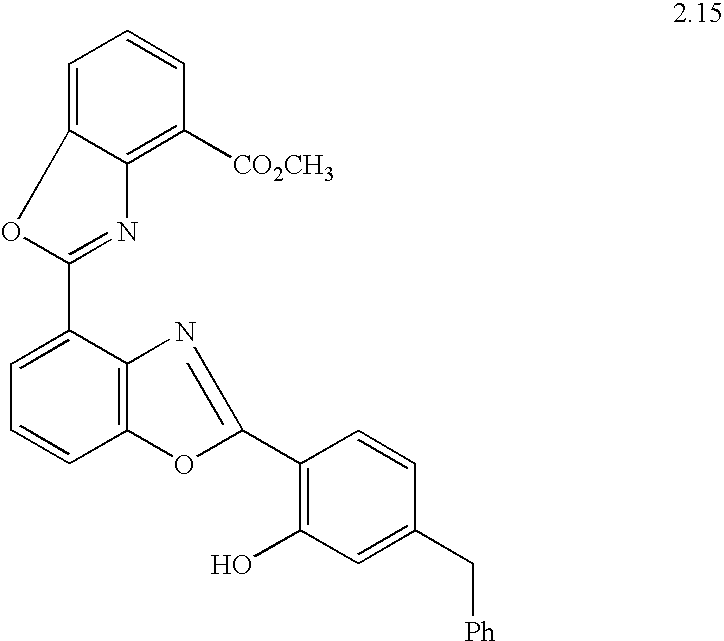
C1=CC2=C(C(C3=NC4=C([CO2CH3])C=CC=C4O3)=C1)N=C(C1=C(O)C=C(C[Ph])C=C1)O2
